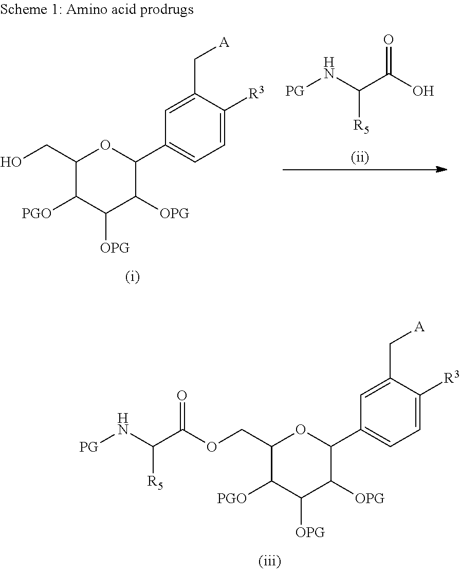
C1(COC(=O)C(N[PG])[R5])C([PGO])C([OPG])C([OPG])C(C2=CC=C([R3])C(C[A])=C2)O1.C1(CO)C([PGO])C([OPG])C([OPG])C(C2=CC=C([R3])C(C[A])=C2)O1.O=C(O)C(N[PG])[R5]
